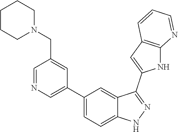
C1(C2=CN=CC(CN3CCCCC3)=C2)=CC=C2C(=C1)C(C1=CC3=C(N1)N=CC=C3)=NN2
